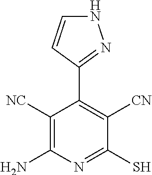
C1([NC])=C(N)N=C(S)C([CN])=C1C1=NNC=C1
